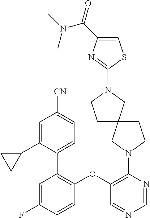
C1(N2CC3(CC2)CCN(C2=NC(C(=O)N(C)C)=CS2)C3)=C(OC2=C(C3=CC=C([CN])C=C3C3CC3)C=C(F)C=C2)C=NC=N1
